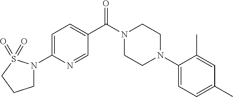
C1=C(N2CCCS2(=O)=O)N=CC(C(N2CCN(C3=CC=C(C)C=C3C)CC2)=O)=C1
